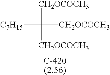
[C7H15]C([CH2OCOCH3])([CH2OCOCH3])[CH2OCOCH3]
